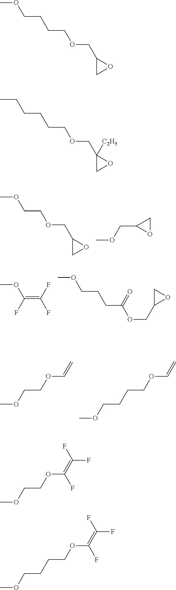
C(COC)OCC1CO1.COCC1OC1.C(=C(F)F)(OC)F.C(COC)CC(OCC1OC1)=O.COCCOC=C.C(CCCOC=C)OC.C(CCCOC)OCC1CO1.C(CCCCC)OCC1([C2H5])CO1.COCCOC(=C(F)F)F.C(CCCOC(=C(F)F)F)OC
